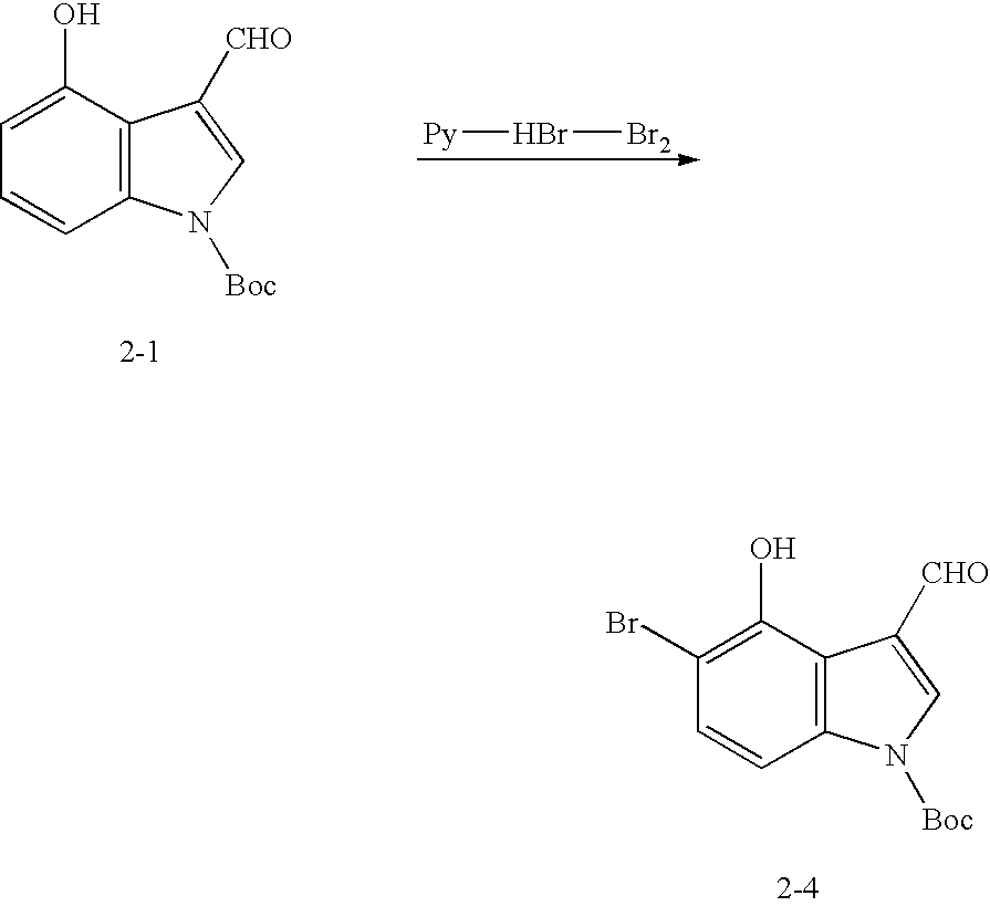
C1=C(O)C2=C(C=C1)N([Boc])C=C2[CHO].[Py]Br[Br2].C1(Br)=C(O)C2=C(C=C1)N([Boc])C=C2[CHO]
